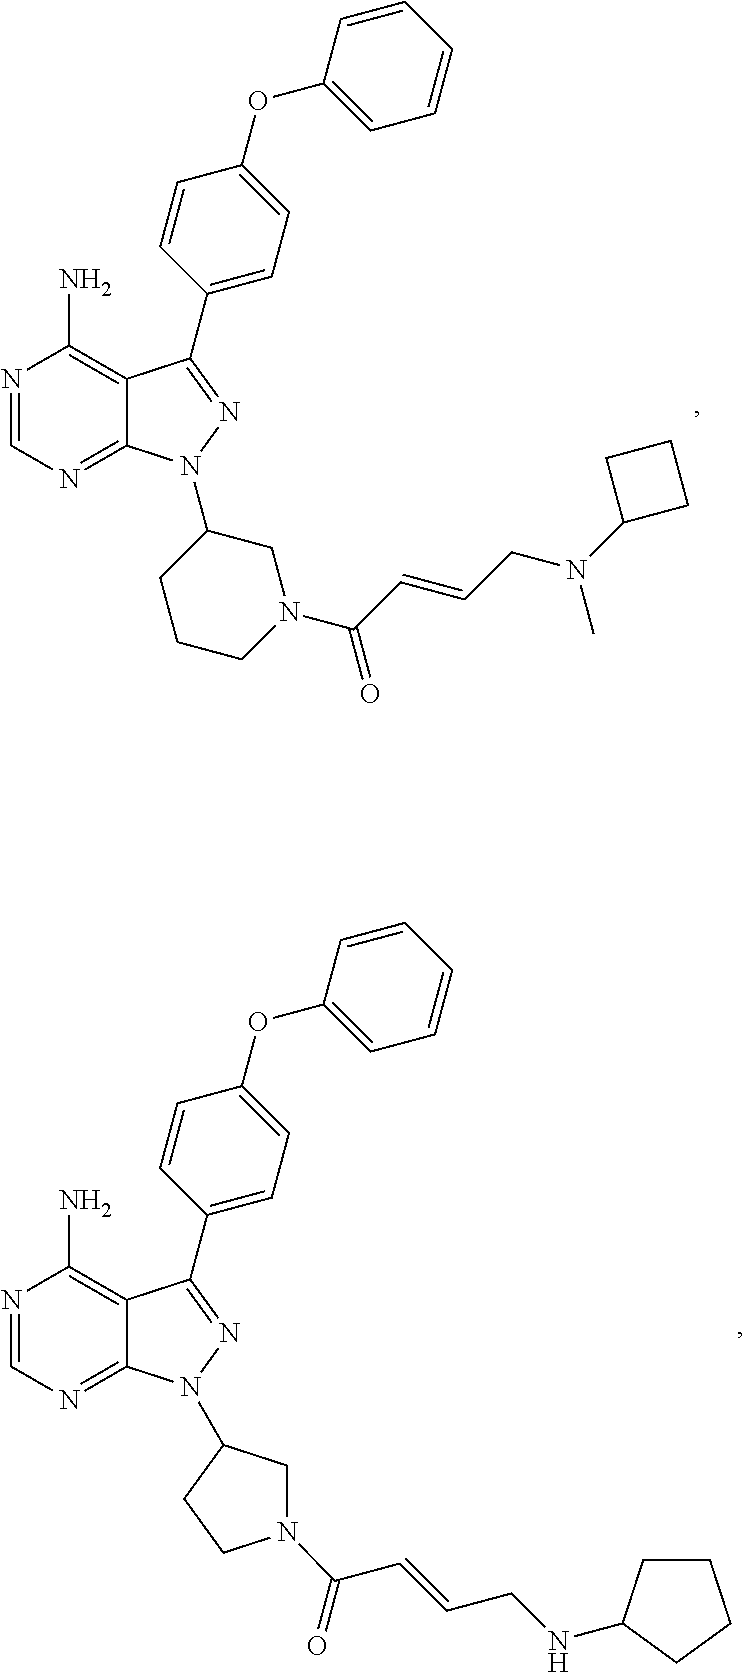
N1=CN=C2C(=C1N)C(C1=CC=C(OC3=CC=CC=C3)C=C1)=NN2C1CCCN(C(C=CCN(C2CCC2)C)=O)C1.N1=CN=C2C(=C1N)C(C1=CC=C(OC3=CC=CC=C3)C=C1)=NN2C1CN(C(C=CCNC2CCCC2)=O)CC1
